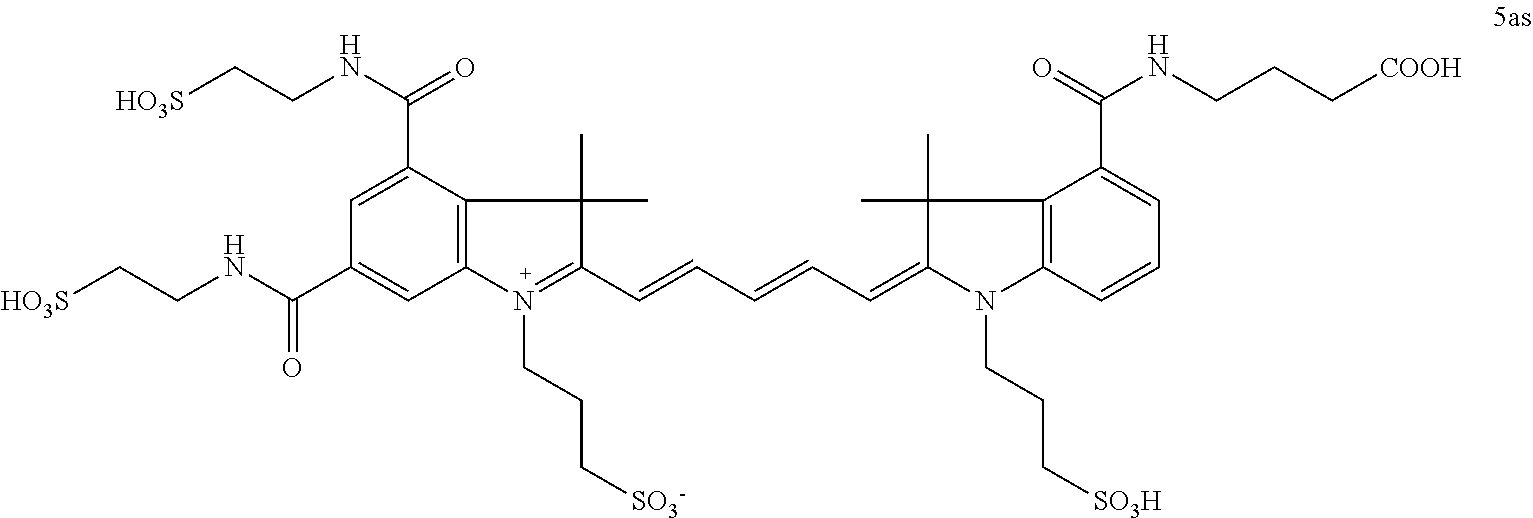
C1=C(C(NCC[HO3S])=O)C2=C(C=C1C(NCC[HO3S])=O)N(CCC[SO3-])=C(C=CC=CC=C1N(CCC[SO3H])C3=C(C(C(=O)NCCC[COOH])=CC=C3)C1(C)C)C2(C)C
